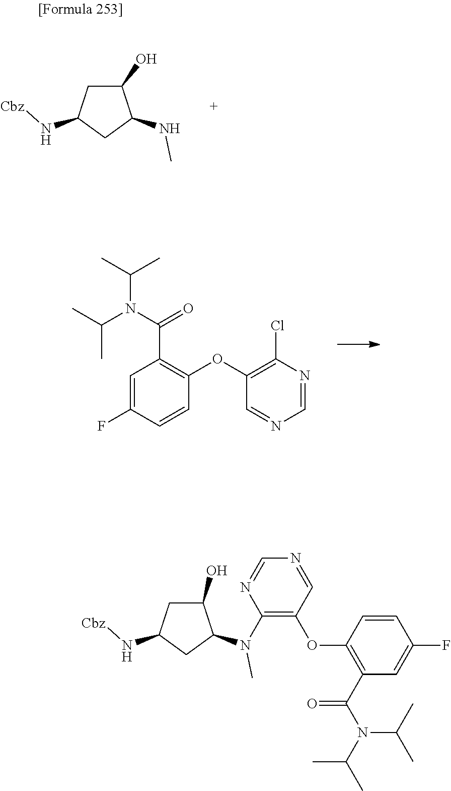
C1(O)CC(N[Cbz])CC1NC.C1(OC2=C(C(=O)N(C(C)C)C(C)C)C=C(F)C=C2)=C(Cl)N=CN=C1.C1(O)CC(N[Cbz])CC1N(C)C1=C(OC2=C(C(=O)N(C(C)C)C(C)C)C=C(F)C=C2)C=NC=N1
